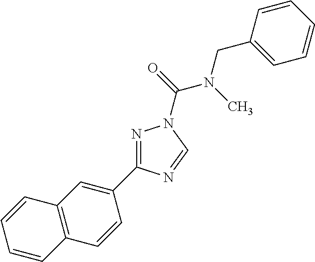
N1=C(C2=CC3=C(C=C2)C=CC=C3)N=CN1C(N(CC1=CC=CC=C1)C)=O
